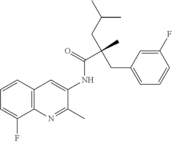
C12=C(C=CC=C1F)C=C(NC(C(C)(CC(C)C)CC1=CC=CC(F)=C1)=O)C(C)=N2
